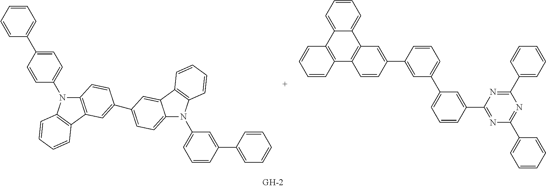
C12=C(C3=C(N1C1=CC=C(C4=CC=CC=C4)C=C1)C=CC=C3)C=C(C1=CC=C3N(C4=CC=CC(C5=CC=CC=C5)=C4)C4=C(C3=C1)C=CC=C4)C=C2.C1(C2=CC=CC(C3=CC4=C(C=C3)C3=C(C5=CC=CC=C45)C=CC=C3)=C2)=CC=CC(C2=NC(C3=CC=CC=C3)=NC(C3=CC=CC=C3)=N2)=C1
